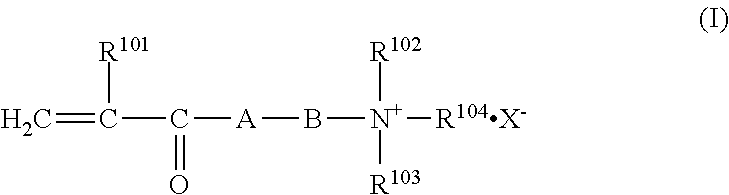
C=C(C([A]B[N+]([R104X-])([R102])[R103])=O)[R101]
